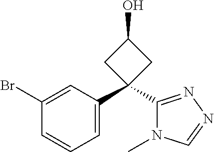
C1(Br)=CC(C2(C3=NN=CN3C)CC(O)C2)=CC=C1
